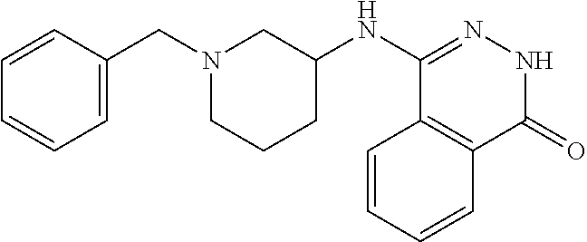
C1(NC2CN(CC3=CC=CC=C3)CCC2)=NNC(=O)C2=C1C=CC=C2
